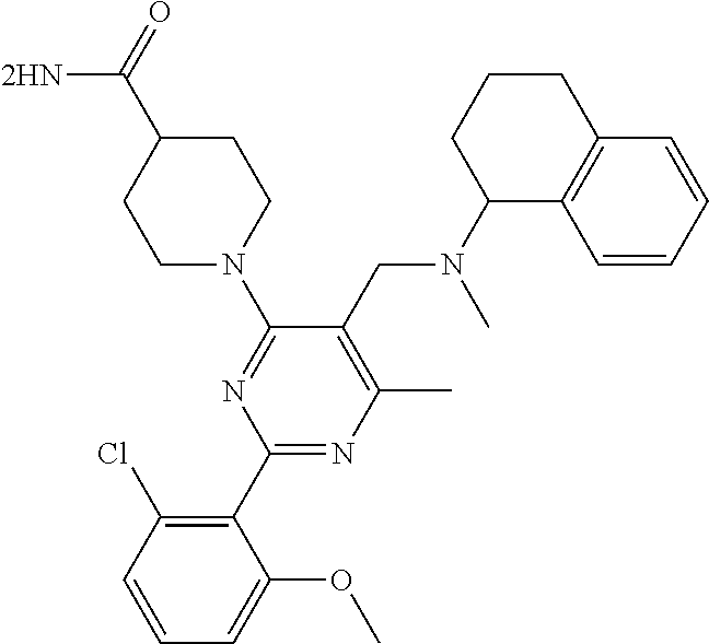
C1(N(CC2=C(C)N=C(C3=C(Cl)C=CC=C3OC)N=C2N2CCC(C(=O)[2HN])CC2)C)C2=C(CCC1)C=CC=C2
